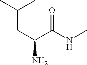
O=C(NC)C(CC(C)C)N
